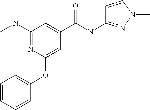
N(C1=NC(OC2=CC=CC=C2)=CC(C(NC2=NN(C)C=C2)=O)=C1)C
